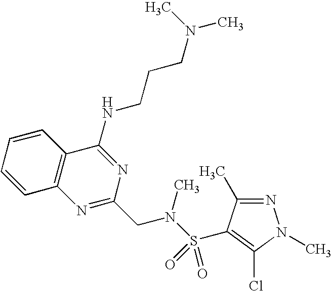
C1=CC2=C(C=C1)C(NCCCN(C)C)=NC(CN(S(=O)(=O)C1=C(Cl)N(C)N=C1C)C)=N2
